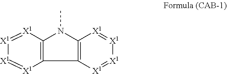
C12=C([X1]=[X1][X1]=[X1]1)N(C)C1=C2[X1]=[X1][X1]=[X1]1
